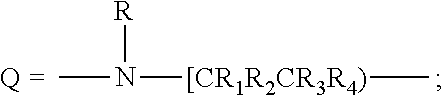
CN([R])[[CR1R2CR3R4)]C
